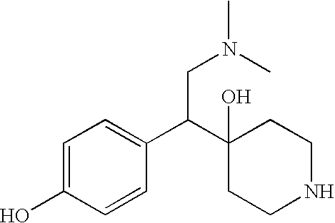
C1=C(O)C=CC(C(C2(O)CCNCC2)CN(C)C)=C1
